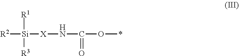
[R2][Si]([R1])([R3])[X]NC(O*)=O
